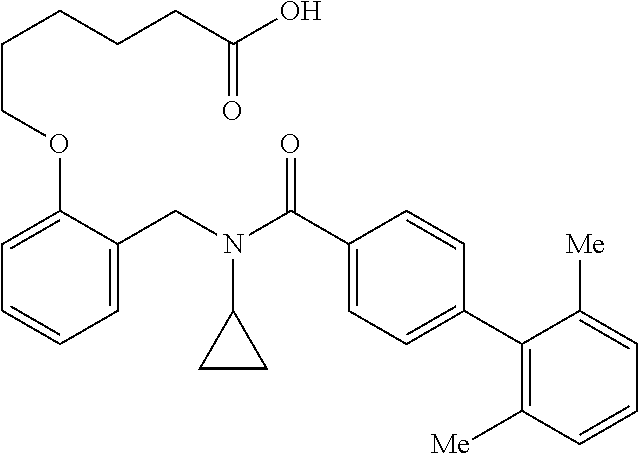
C1=C(CN(C(C2=CC=C(C3=C([Me])C=CC=C3[Me])C=C2)=O)C2CC2)C(OCCCCCC(O)=O)=CC=C1
